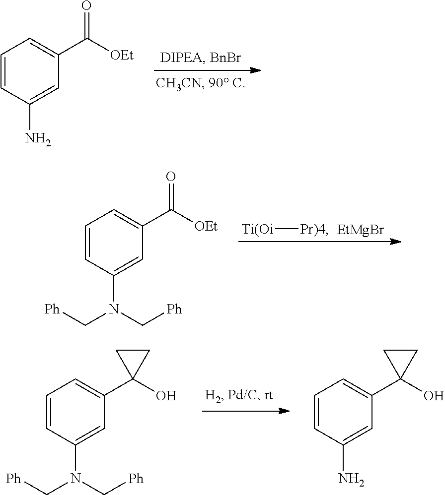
C1=CC(N)=CC(C([OEt])=O)=C1.[EtMgBr].[Ti(Oi][Pr)4].C1=CC(N(C[Ph])C[Ph])=CC(C([OEt])=O)=C1.C1=CC(N(C[Ph])C[Ph])=CC(C2(O)CC2)=C1.C1=CC(N)=CC(C2(O)CC2)=C1
